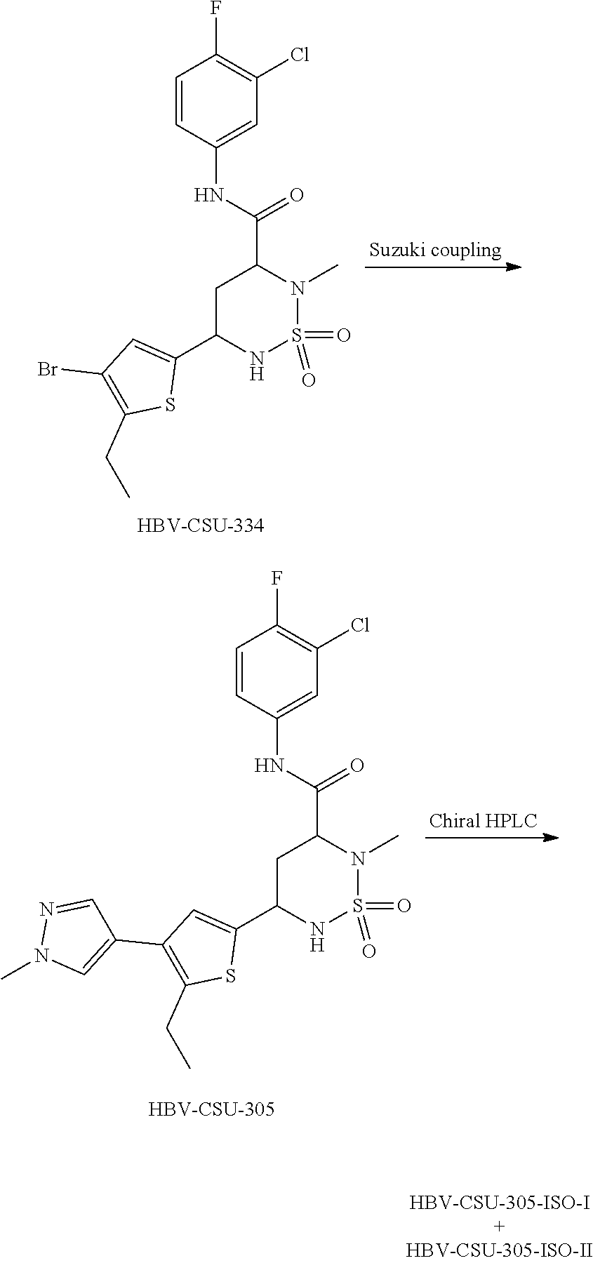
C1C(C2=CC(Br)=C(CC)S2)NS(=O)(=O)N(C)C1C(NC1=CC(Cl)=C(F)C=C1)=O.[HBV-CSU-334].C1C(C2=CC(C3=CN(C)N=C3)=C(CC)S2)NS(=O)(=O)N(C)C1C(NC1=CC(Cl)=C(F)C=C1)=O.[HBV-CSU-305]
